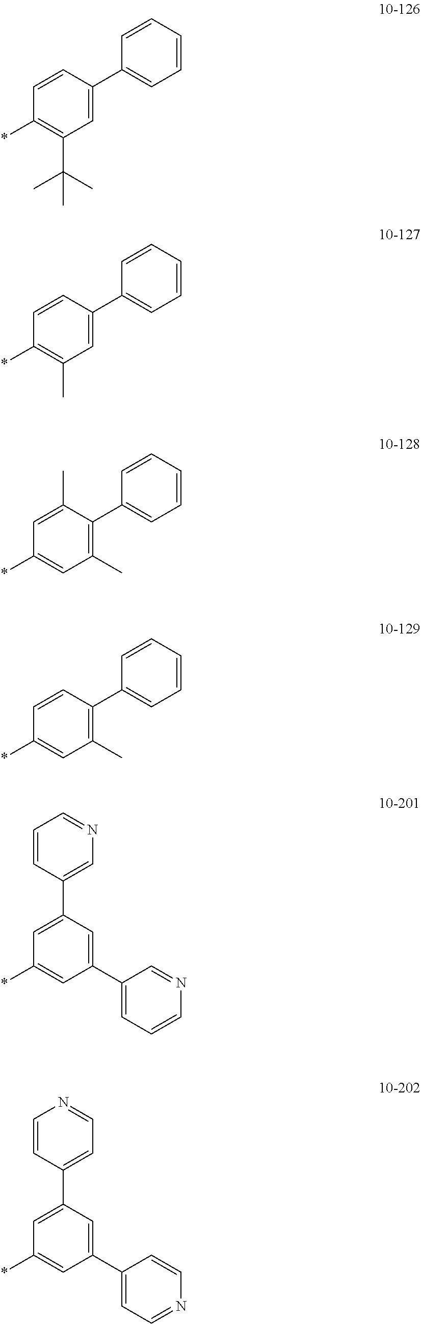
C1=CC=CC=C1C1=CC(C(C)(C)C)=C(*)C=C1.C1=CC=CC=C1C1=CC(C)=C(*)C=C1.C1=CC=CC=C1C1=C(C)C=C(*)C=C1C.C1=CC=CC=C1C1=C(C)C=C(*)C=C1.C1=CC(C2=CC(*)=CC(C3=CC=CN=C3)=C2)=CN=C1.C1=CC(C2=CC(*)=CC(C3=CC=NC=C3)=C2)=CC=N1
